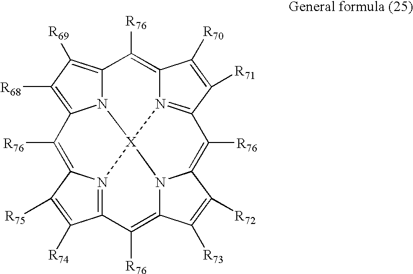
C12=C([R69])C([R68])=C3N1[X]14N5=C(C([R71])=C([R70])C5=C2[R76])C([R76])=C2N1C(=C([R76])C1=N4C(=C3[R76])C([R75])=C1[R74])C([R73])=C2[R72]
